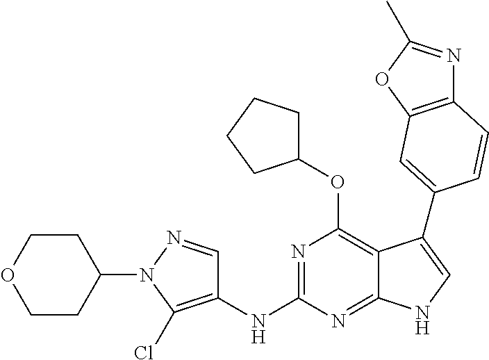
C12=C(OC(C)=N1)C=C(C1=CNC3=NC(NC4=C(Cl)N(C5CCOCC5)N=C4)=NC(OC4CCCC4)=C31)C=C2
